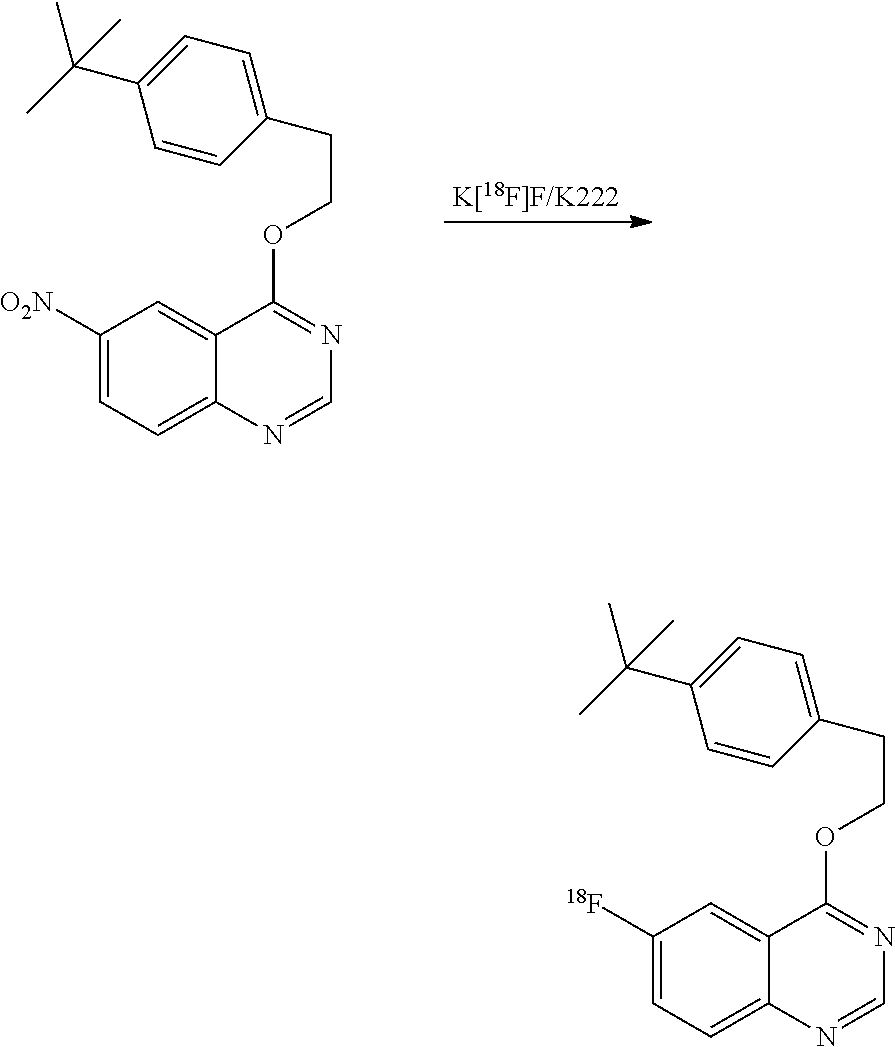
C1([O2N])=CC=C2C(=C1)C(OCCC1=CC=C(C(C)(C)C)C=C1)=NC=N2.C1([18F])=CC=C2C(=C1)C(OCCC1=CC=C(C(C)(C)C)C=C1)=NC=N2
